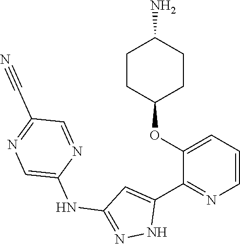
C1(NC2=NNC(C3=NC=CC=C3OC3CCC(N)CC3)=C2)=CN=C(C#N)C=N1
